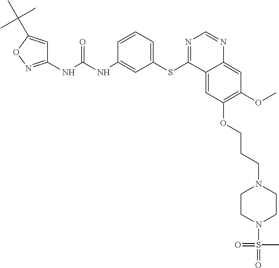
C1(NC(NC2=CC(SC3=NC=NC4=CC(OC)=C(OCCCN5CCN(S(=O)(C)=O)CC5)C=C34)=CC=C2)=O)=NOC(C(C)(C)C)=C1
